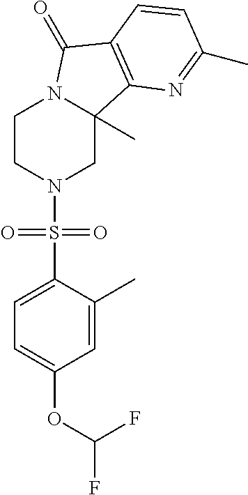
C1CN(S(C2=CC=C(OC(F)F)C=C2C)(=O)=O)CC2(C)N1C(=O)C1=C2N=C(C)C=C1
